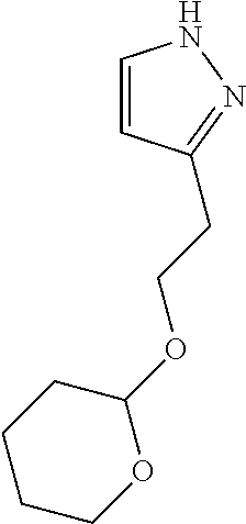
C1=CC(CCOC2CCCCO2)=NN1
